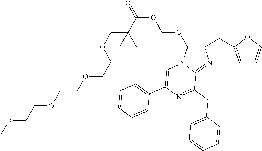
C1(OCOC(=O)C(C)(COCCOCCOCCOC)C)=C(CC2=CC=CO2)N=C2N1C=C(C1=CC=CC=C1)N=C2CC1=CC=CC=C1
